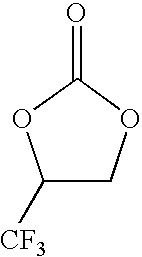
C1([CF3])COC(=O)O1
